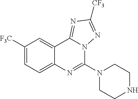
C1([F3C])=CC=C2C(=C1)C1=NC([CF3])=NN1C(N1CCNCC1)=N2
